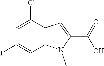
C12=C(C(Cl)=CC(I)=C1)C=C(C(=O)O)N2C
